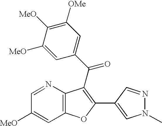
C1=NC2=C(C=C1[MeO])OC(C1=CN(C)N=C1)=C2C(=O)C1=CC([OMe])=C([MeO])C([MeO])=C1
